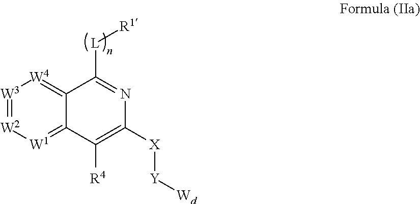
C12=[W4][W3]=[W2][W1]=C1C([R4])=C([X][Y][Wd])N=C2[L][R1]
